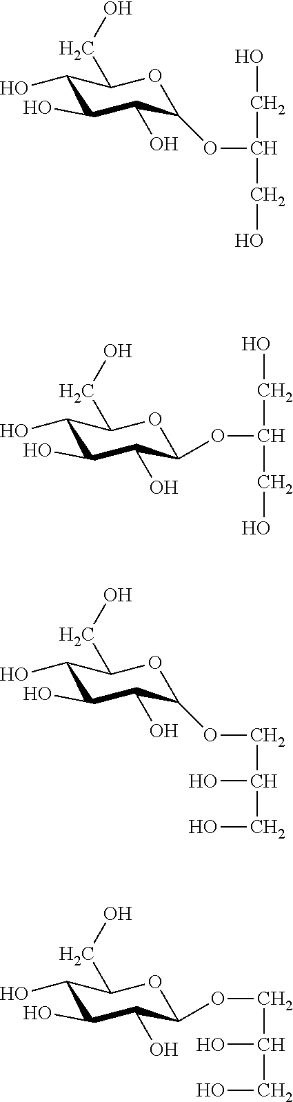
C1(O)C(O)C(O)C(OC(CO)CO)OC1CO.C1(O)C(O)C(O)C(OC(CO)CO)OC1CO.C1(O)C(O)C(O)C(OCC(CO)O)OC1CO.C1(O)C(O)C(O)C(OCC(CO)O)OC1CO
